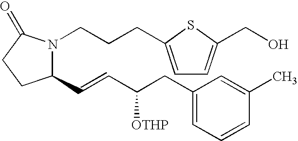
C1(C=CC(CC2=CC=CC(C)=C2)[OTHP])N(CCCC2=CC=C(CO)S2)C(=O)CC1
